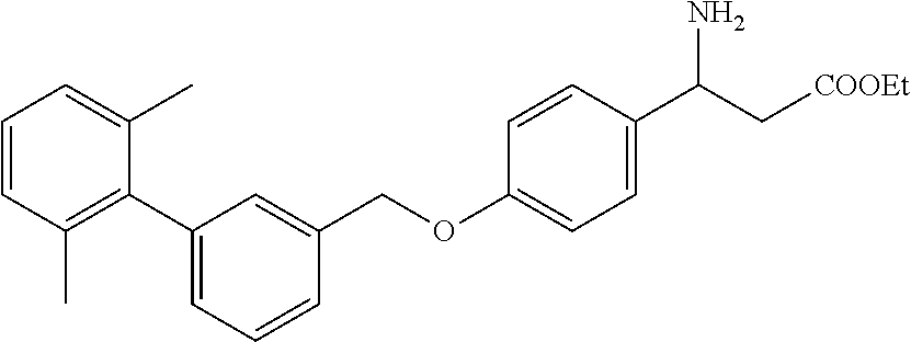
C1=CC(C)=C(C2=CC=CC(COC3=CC=C(C(C[COOEt])N)C=C3)=C2)C(C)=C1
